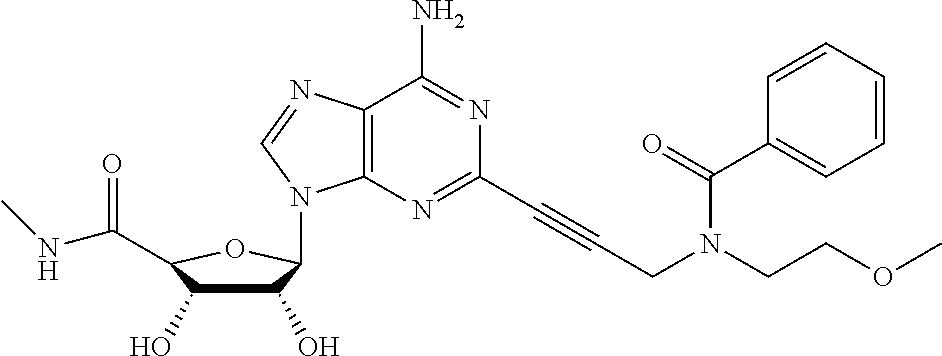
C12=C(N=C(C#CCN(CCOC)C(C3=CC=CC=C3)=O)N=C1N)N(C1C(O)C(O)C(C(=O)NC)O1)C=N2
